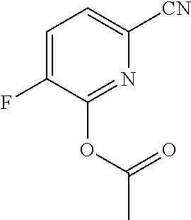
O=C(OC1=NC([CN])=CC=C1F)C
